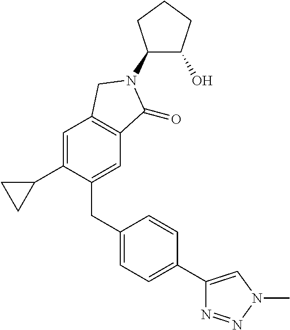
C1=C(C2CC2)C(CC2=CC=C(C3=CN(C)N=N3)C=C2)=CC2=C1CN(C1C(O)CCC1)C2=O
